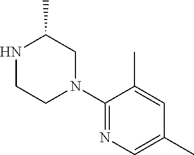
N1CCN(C2=NC=C(C)C=C2C)CC1C
